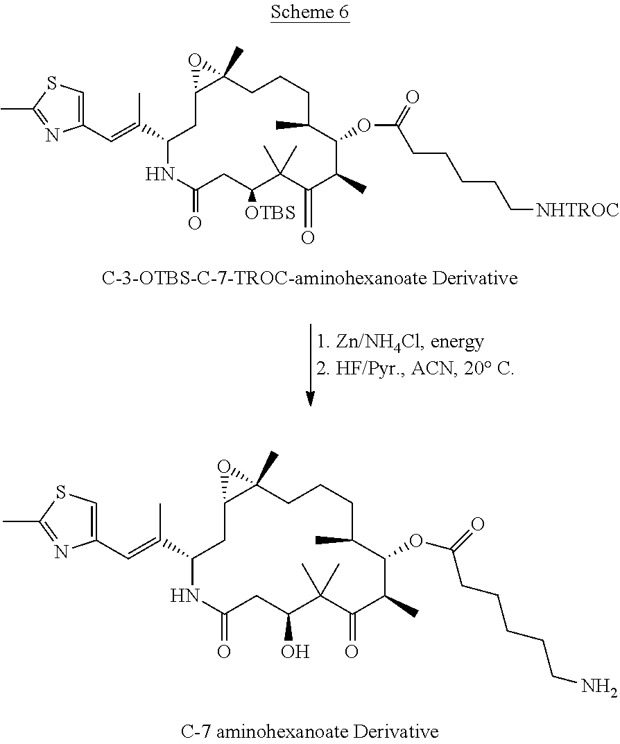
C1(C=C(C2NC(=O)CC(O)C(C)(C)C(=O)C(C)C(OC(CCCCCN)=O)C(C)CCCC3(C)C(C2)O3)C)=CSC(C)=N1.C1(C=C(C2NC(=O)CC([OTBS])C(C)(C)C(=O)C(C)C(OC(CCCCC[NHTROC])=O)C(C)CCCC3(C)C(C2)O3)C)=CSC(C)=N1
